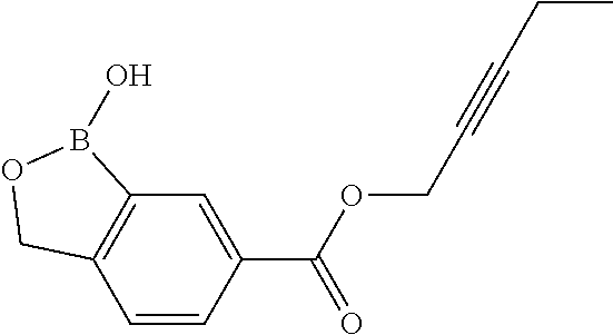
C12=C(C=CC(C(OCC#CCC)=O)=C1)COB2O
